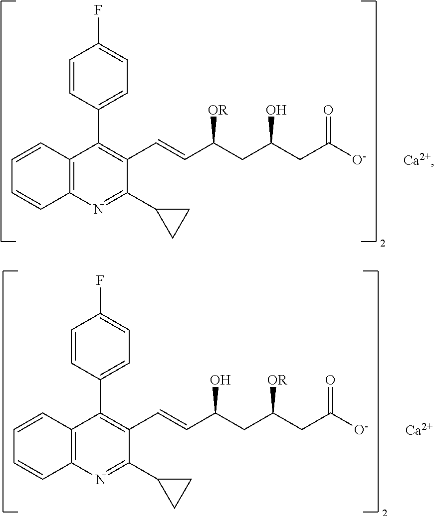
C1=CC(C2=C(C=CC(CC(CC([O-])=O)O)[OR])C(C3CC3)=NC3=C2C=CC=C3)=CC=C1F.[Ca2+].C1=CC(C2=C(C=CC(CC(CC([O-])=O)[OR])O)C(C3CC3)=NC3=C2C=CC=C3)=CC=C1F.[Ca]
